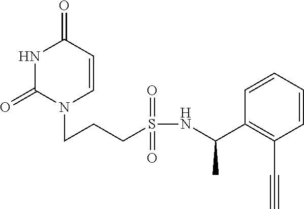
N1C(=O)N(CCCS(NC(C2=C(C#C)C=CC=C2)C)(=O)=O)C=CC1=O
